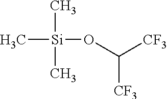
C[Si](C)(C)OC([CF3])[CF3]
